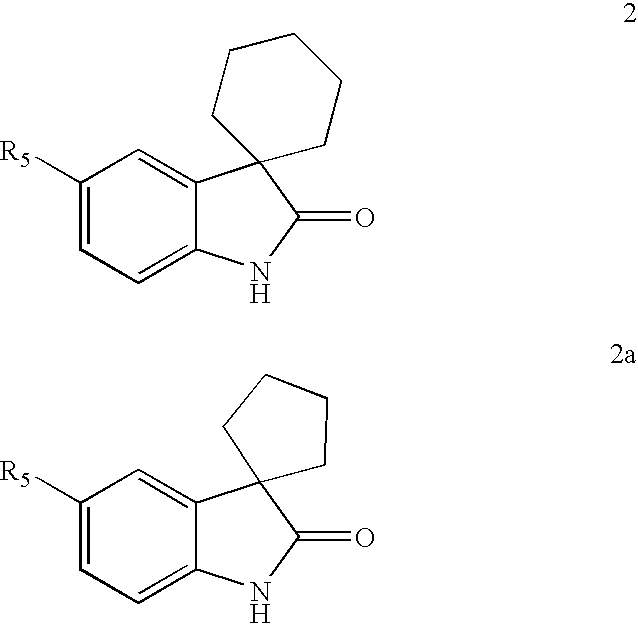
C1([R5])=CC=C2C(=C1)C1(C(=O)N2)CCCC1.C1([R5])=CC=C2C(=C1)C1(C(=O)N2)CCCCC1
